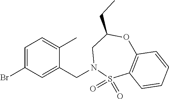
C1=C(Br)C=C(CN2S(=O)(=O)C3=C(OC(CC)C2)C=CC=C3)C(C)=C1
